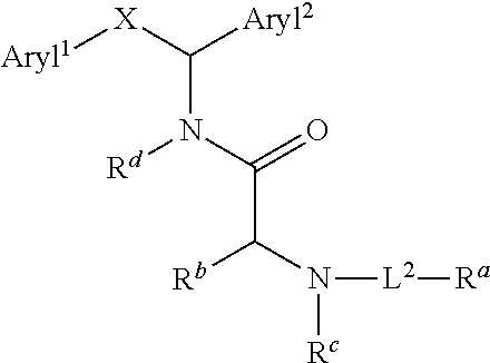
C(N(C(=O)C([Rb])N([Rc])[L2][Ra])[Rd])([X][Aryl1])[Aryl2]
